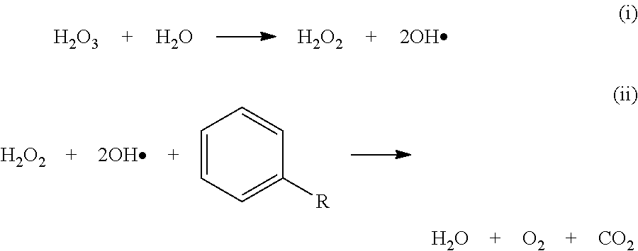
[H2O3].O.[H2O2].[2OH].[H2O2].[2OH].C1=CC=C([R])C=C1.O.[O2].[CO2]
